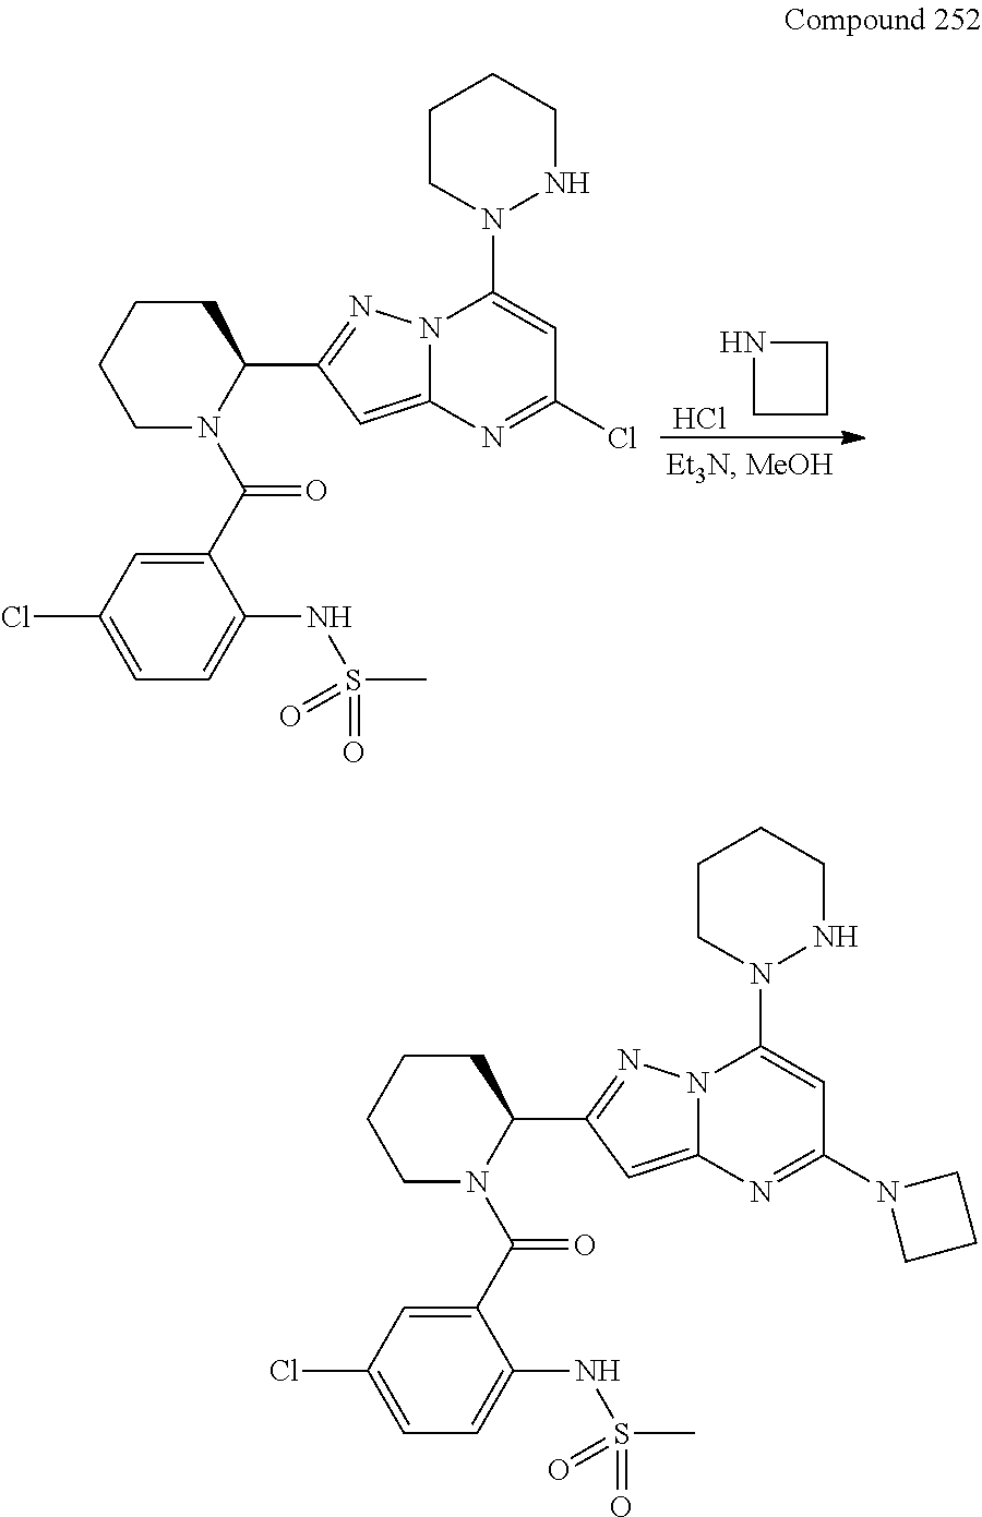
C1NCC1.Cl.C1CCCN(C(C2=CC(Cl)=CC=C2NS(C)(=O)=O)=O)C1C1=NN2C(=C1)N=C(Cl)C=C2N1NCCCC1.C1CCCN(C(C2=CC(Cl)=CC=C2NS(C)(=O)=O)=O)C1C1=NN2C(=C1)N=C(N1CCC1)C=C2N1NCCCC1
